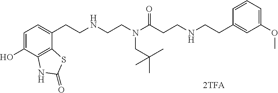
C1=C(O)C2=C(C(CCNCCN(C(CCNCCC3=CC(OC)=CC=C3)=O)CC(C)(C)C)=C1)SC(=O)N2
